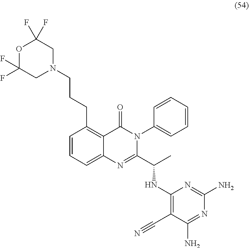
N1(CCCC2=C3C(=CC=C2)N=C(C(NC2=C(C#N)C(N)=NC(N)=N2)C)N(C2=CC=CC=C2)C3=O)CC(F)(F)OC(F)(F)C1
